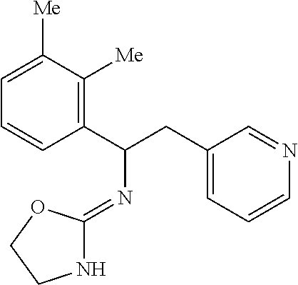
C1=CC(C(CC2=CC=CN=C2)N=C2NCCO2)=C([Me])C([Me])=C1
